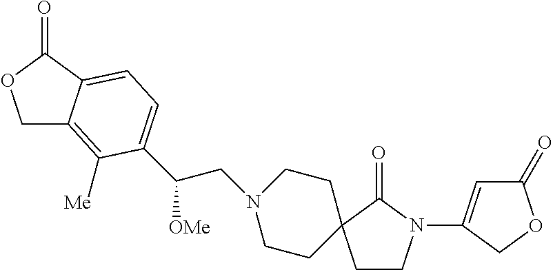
C1C2=C([Me])C(C(CN3CCC4(CC3)CCN(C3=CC(=O)OC3)C4=O)[OMe])=CC=C2C(=O)O1
